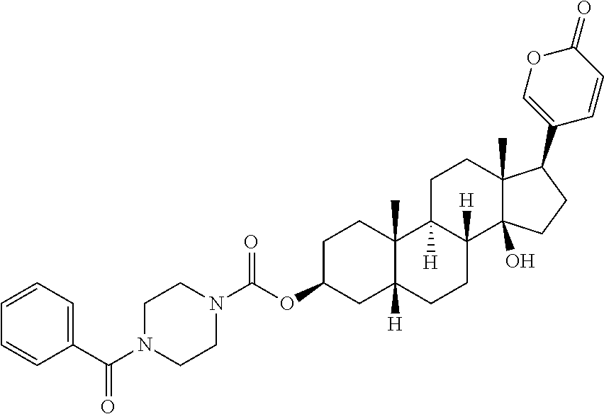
C1C(OC(N2CCN(C(=O)C3=CC=CC=C3)CC2)=O)CC2([H])C(C)(C1)C1([H])C([H])(CC2)C2(O)C(C)(CC1)C(C1=COC(=O)C=C1)CC2
